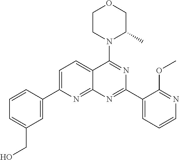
C1=C(C2=CC(CO)=CC=C2)N=C2C(=C1)C(N1C(C)COCC1)=NC(C1=CC=CN=C1OC)=N2
